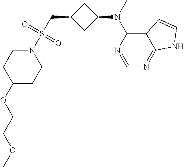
N1(S(CC2CC(N(C)C3=C4C(=NC=N3)NC=C4)C2)(=O)=O)CCC(OCCOC)CC1
